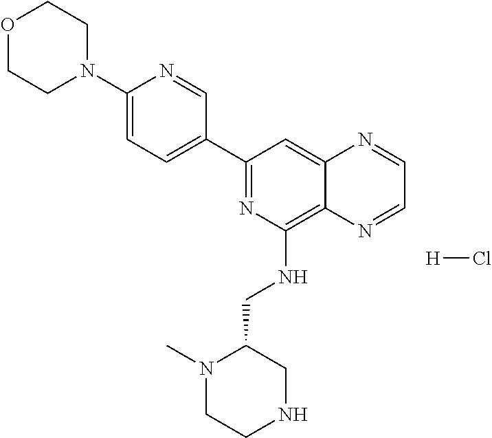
C1(C2=CC=C(N3CCOCC3)N=C2)=NC(NCC2N(C)CCNC2)=C2C(=C1)N=CC=N2.[H]Cl
